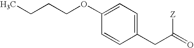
CCCCOC1=CC=C(CC(=O)[Z])C=C1
